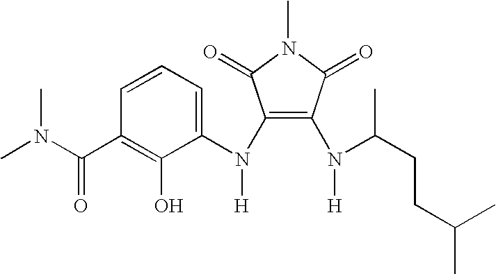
C1=CC(C(N(C)C)=O)=C(O)C(N(C2=C(N([H])C(CCC(C)C)C)C(=O)N(C)C2=O)[H])=C1
